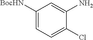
C1([BocHN])=CC=C(Cl)C(N)=C1
